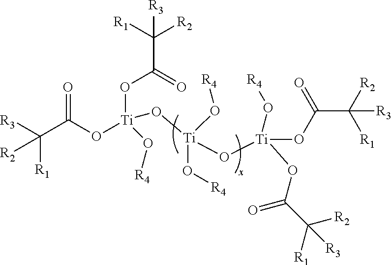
C(C(O[Ti](OC(C([R1])([R2])[R3])=O)(O[Ti](O[Ti](OC(=O)C([R1])([R2])[R3])(O[R4])OC(=O)C([R2])([R1])[R3])(O[R4])O[R4])O[R4])=O)([R3])([R1])[R2]
